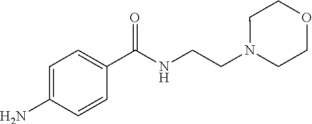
C1=C(N)C=CC(C(NCCN2CCOCC2)=O)=C1
